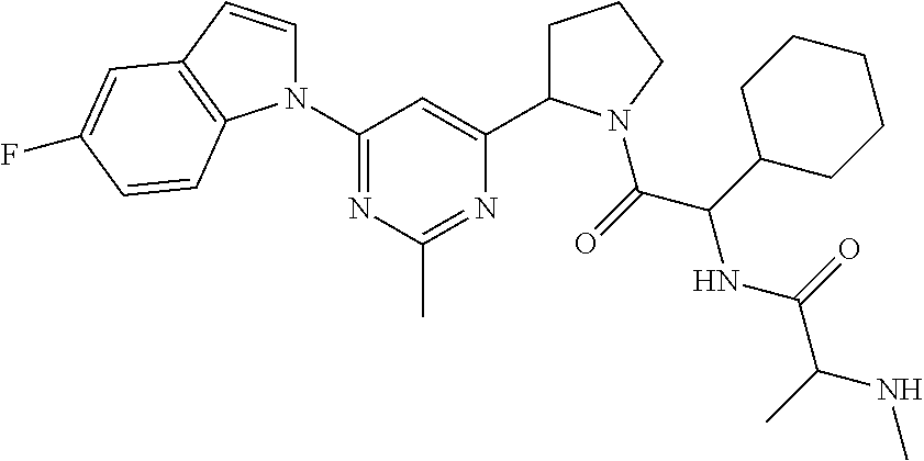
N1(C2=NC(C)=NC(C3CCCN3C(C(NC(=O)C(NC)C)C3CCCCC3)=O)=C2)C=CC2=C1C=CC(F)=C2
